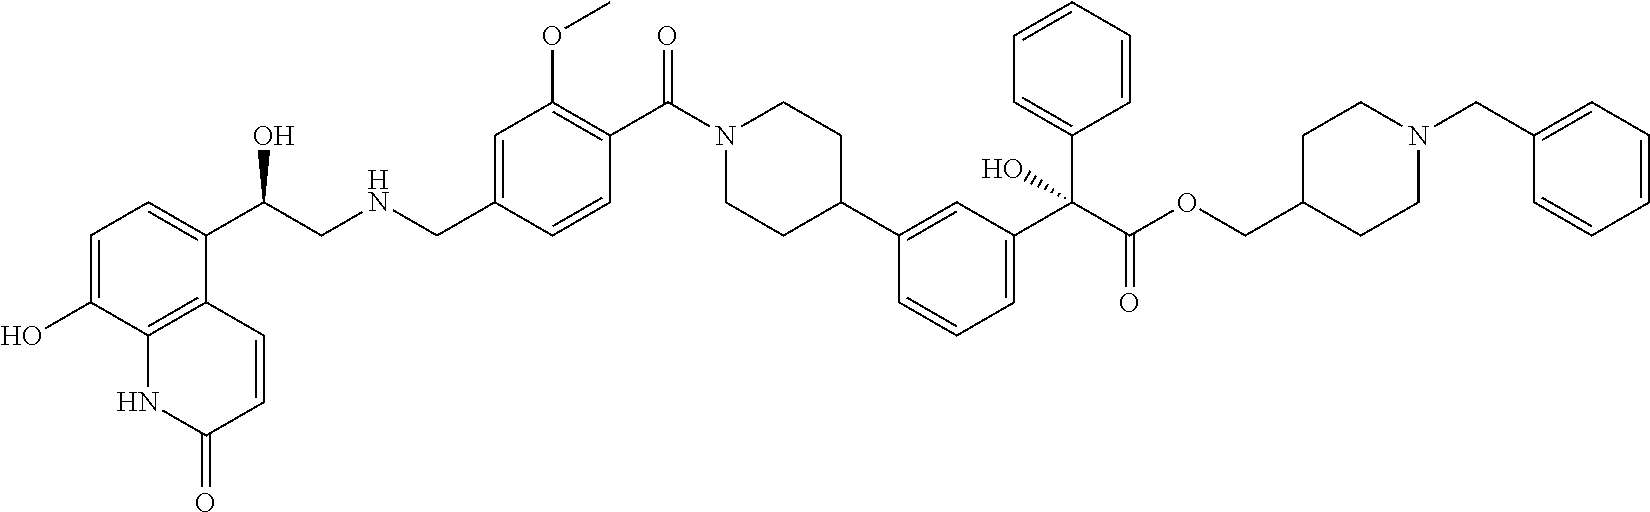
C1=C(O)C2=C(C(C(CNCC3=CC(OC)=C(C(N4CCC(C5=CC(C(C(=O)OCC6CCN(CC7=CC=CC=C7)CC6)(C6=CC=CC=C6)O)=CC=C5)CC4)=O)C=C3)O)=C1)C=CC(=O)N2
